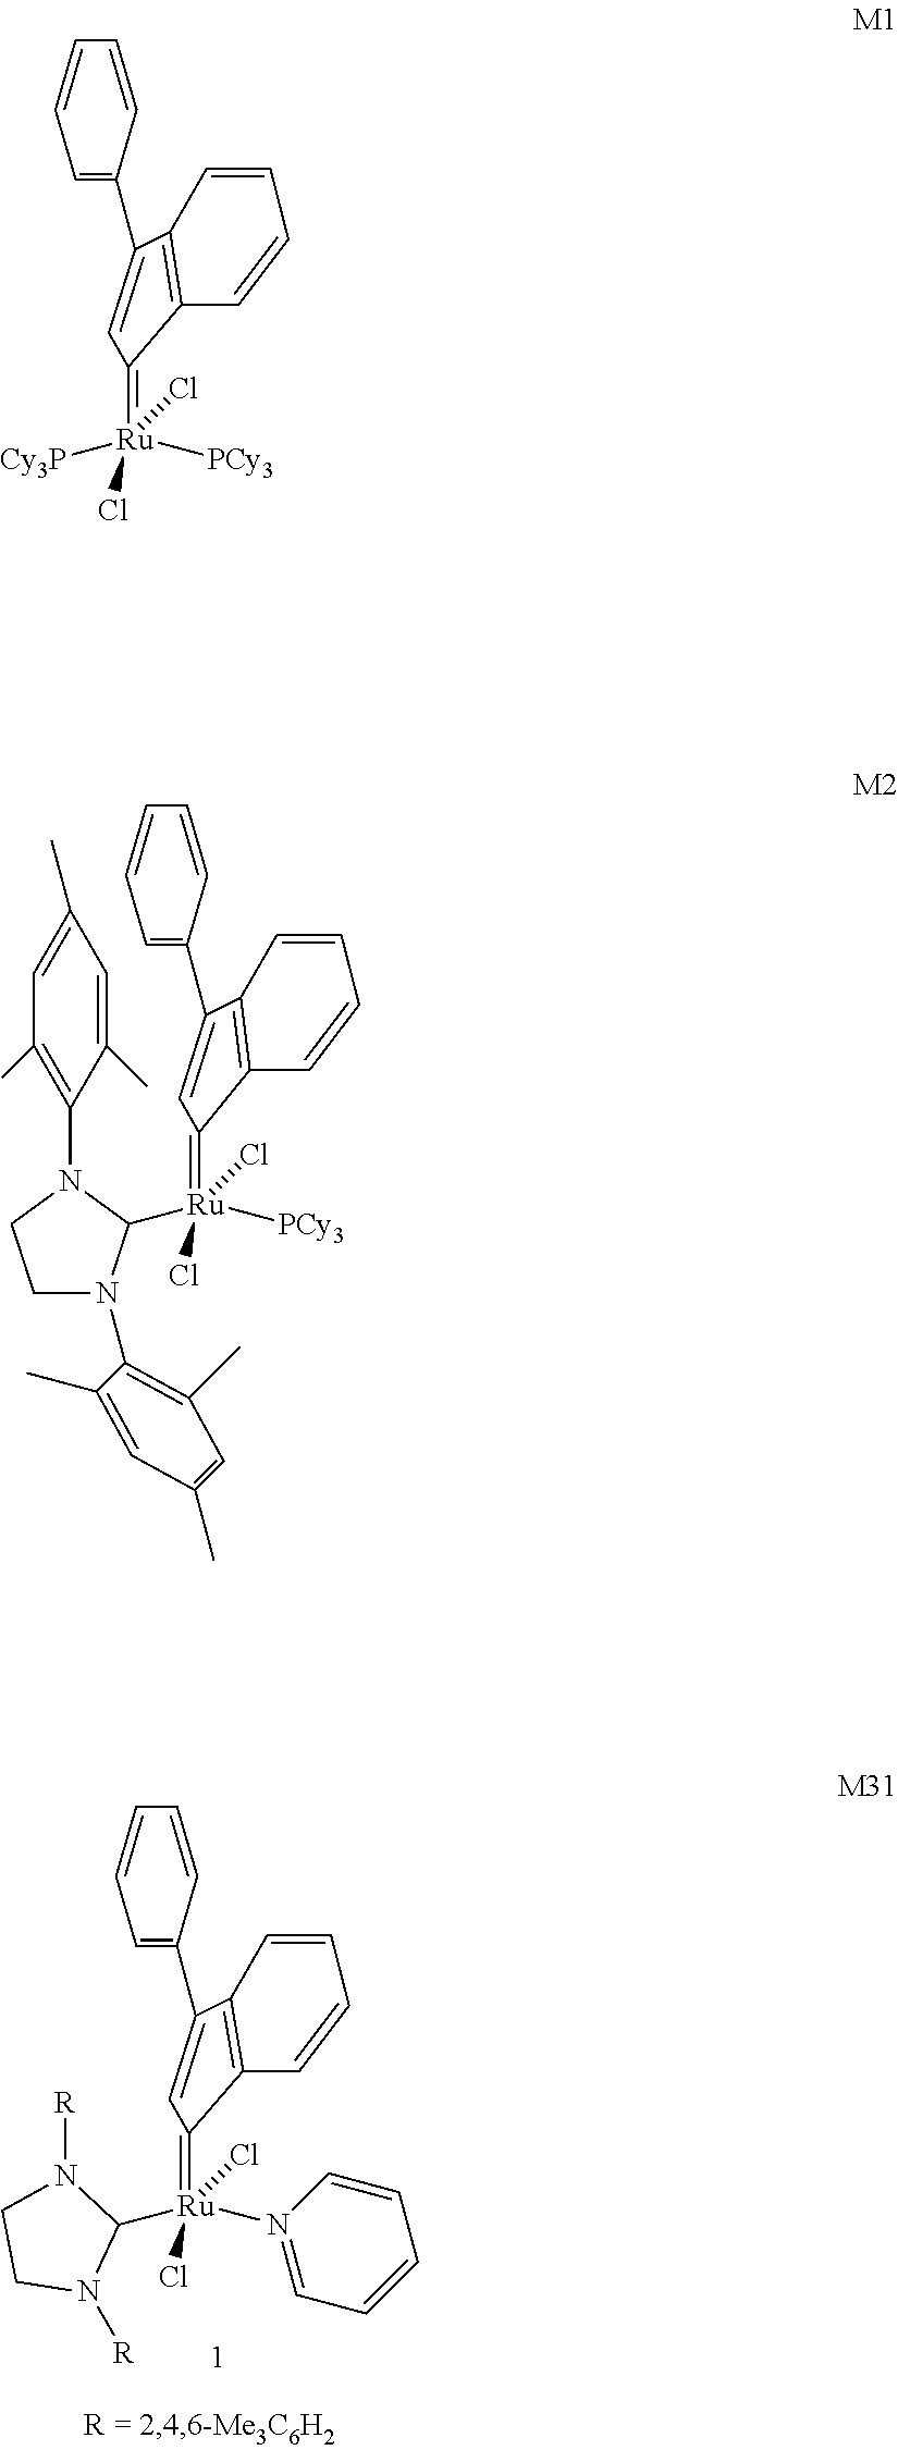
C1([Ru](Cl)(N2=CC=CC=C2)(Cl)=C2C=C(C3=CC=CC=C3)C3=C2C=CC=C3)N([R])CCN1[R].[Cy3P][Ru](Cl)([PCy3])(Cl)=C1C=C(C2=CC=CC=C2)C2=C1C=CC=C2.C1=CC(C2=CC(=[Ru](Cl)([PCy3])(Cl)C3N(C4=C(C)C=C(C)C=C4C)CCN3C3=C(C)C=C(C)C=C3C)C3=C2C=CC=C3)=CC=C1
